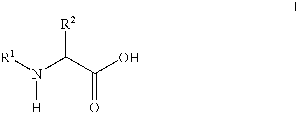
[R1]N(C(C(O)=O)[R2])[H]
